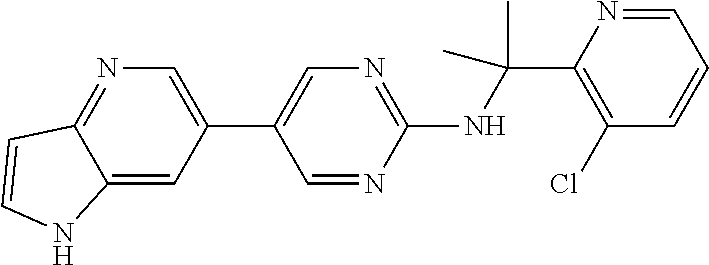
C1(C2=CN=C(NC(C3=C(Cl)C=CC=N3)(C)C)N=C2)=CN=C2C(=C1)NC=C2
